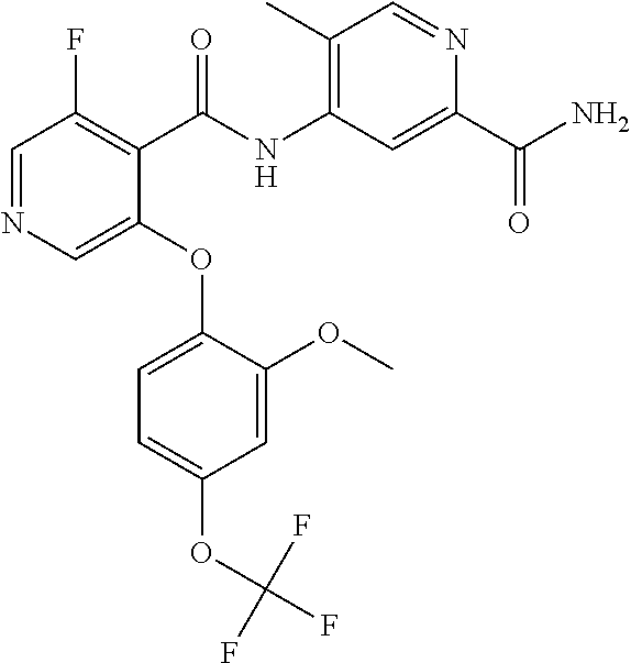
C1=NC=C(OC2=CC=C(OC(F)(F)F)C=C2OC)C(C(NC2=C(C)C=NC(C(=O)N)=C2)=O)=C1F
